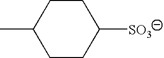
CC1CCC([SO3])CC1
